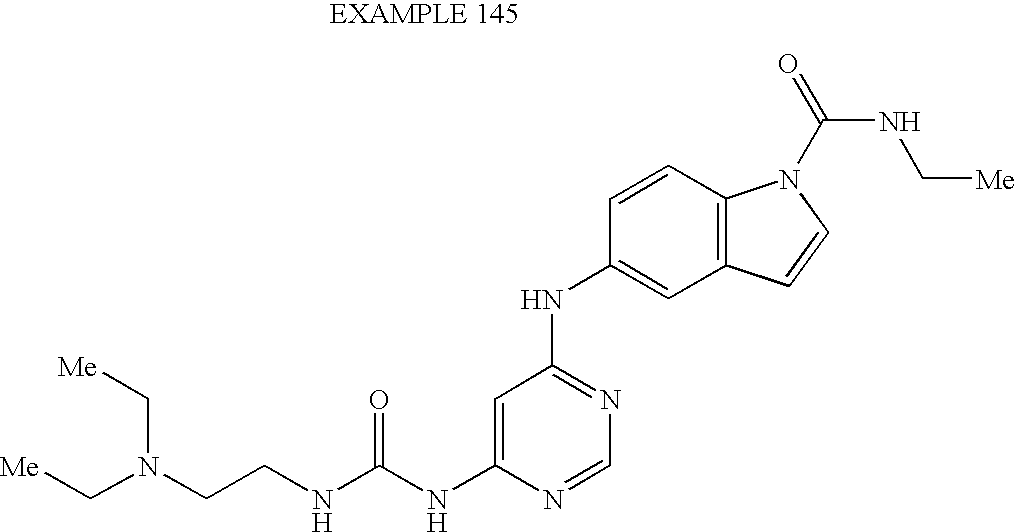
C1=C(NC(NCCN(C[Me])C[Me])=O)N=CN=C1NC1=CC2=C(C=C1)N(C(=O)NC[Me])C=C2
